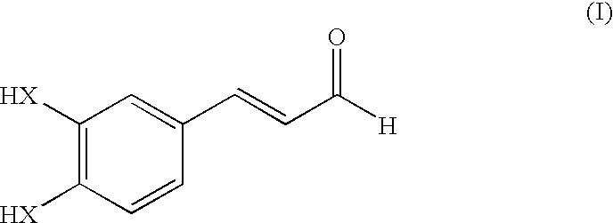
C1([HX])=C([HX])C=CC(C=CC([H])=O)=C1
